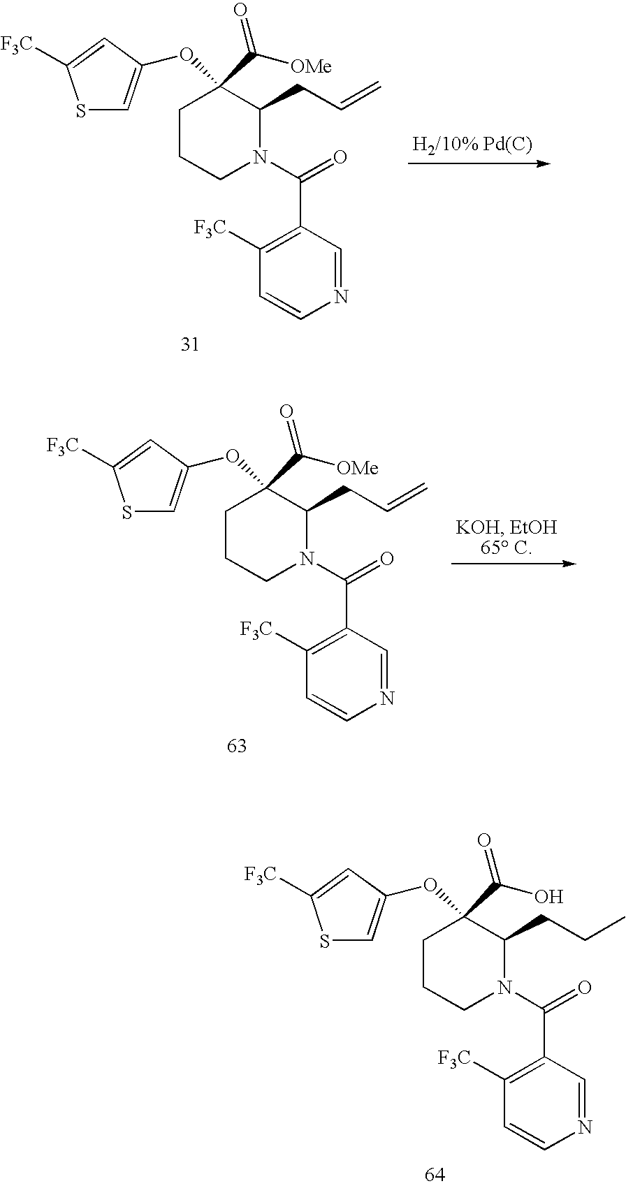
C1CCN(C(=O)C2=C([F3C])C=CN=C2)C(CCC)C1(C(O)=O)OC1=CSC([F3C])=C1.C1CCN(C(=O)C2=C([F3C])C=CN=C2)C(CC=C)C1(C([OMe])=O)OC1=CSC([F3C])=C1.C1CCN(C(=O)C2=C([F3C])C=CN=C2)C(CC=C)C1(C([OMe])=O)OC1=CSC([F3C])=C1
